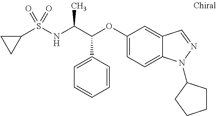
C1(S(NC(C(OC2=CC=C3C(=C2)C=NN3C2CCCC2)C2=CC=CC=C2)C)(=O)=O)CC1
